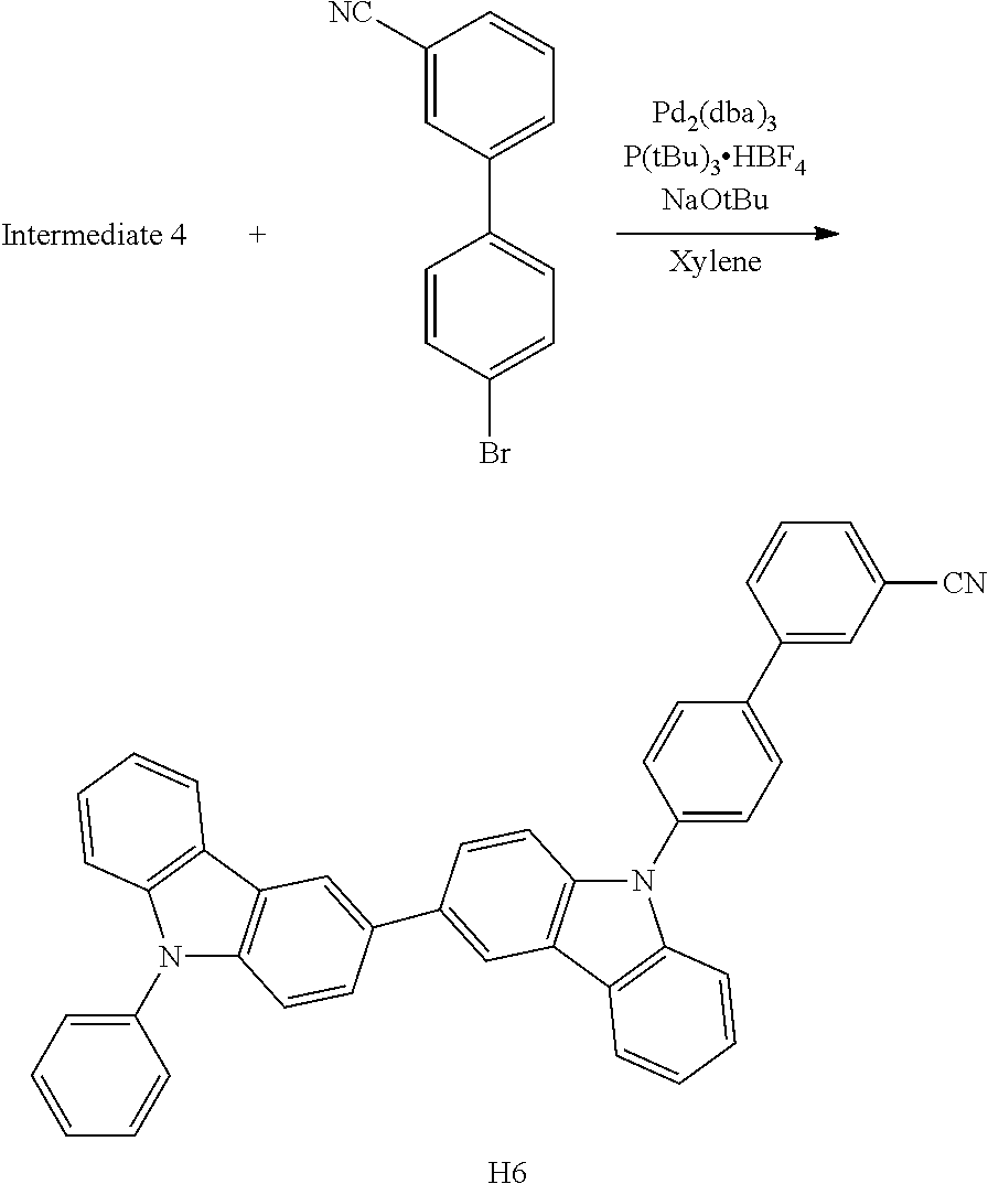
N1(C2=CC=CC=C2)C2=C(C3=C1C=CC=C3)C=C(C1=CC3=C(N(C4=CC=C(C5=CC([CN])=CC=C5)C=C4)C4=C3C=CC=C4)C=C1)C=C2.[H6].C1([NC])=CC(C2=CC=C(Br)C=C2)=CC=C1
